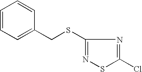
C1(SCC2=CC=CC=C2)=NSC(Cl)=N1
